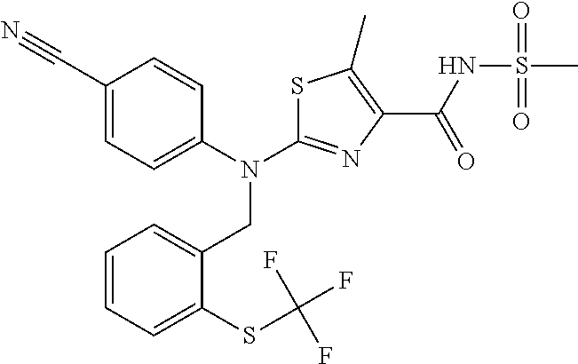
C1(C#N)=CC=C(N(CC2=CC=CC=C2SC(F)(F)F)C2=NC(C(=O)NS(C)(=O)=O)=C(C)S2)C=C1
